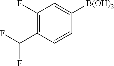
C1(F)=C(C(F)F)C=CC([B(OH)2])=C1
